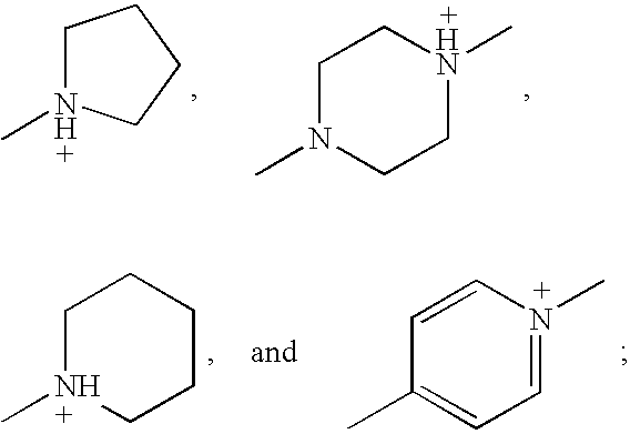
C1N(C)CCN(C)C1.C1N(C)CCC1.C1=CC(C)=CC=N1C.C1N(C)CCCC1
